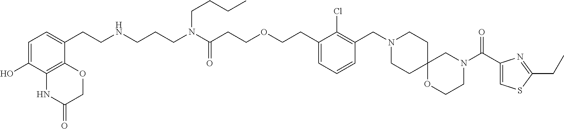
N(CCCN(CCCC)C(=O)CCOCCC1=CC=CC(CN2CCC3(CC2)OCCN(C(=O)C2=CSC(CC)=N2)C3)=C1Cl)CCC1=CC=C(O)C2=C1OCC(=O)N2
